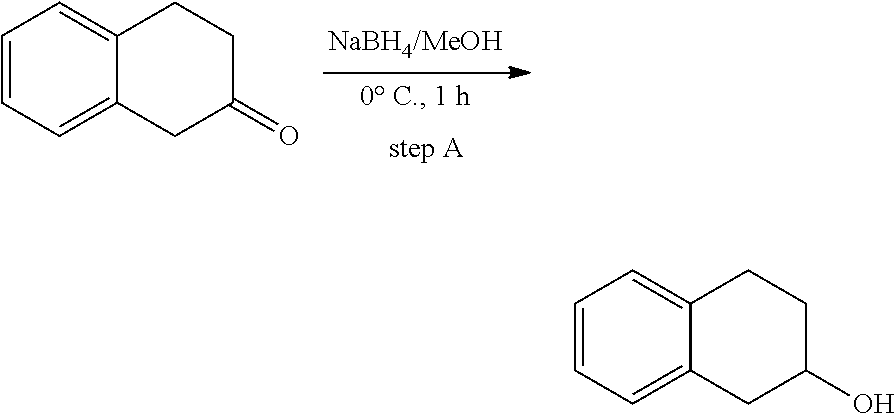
C1=CC=C2C(=C1)CCC(=O)C2.C1=CC=C2C(=C1)CCC(O)C2
